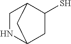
C1NC2CC(S)C1C2
